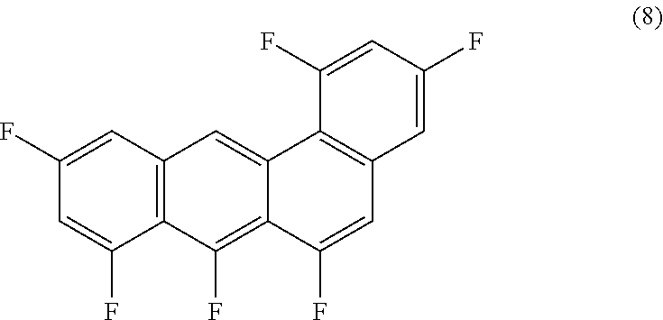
C1(F)=CC2=C(C(F)=C1)C(F)=C1C(=C2)C2=C(C=C1F)C=C(F)C=C2F
